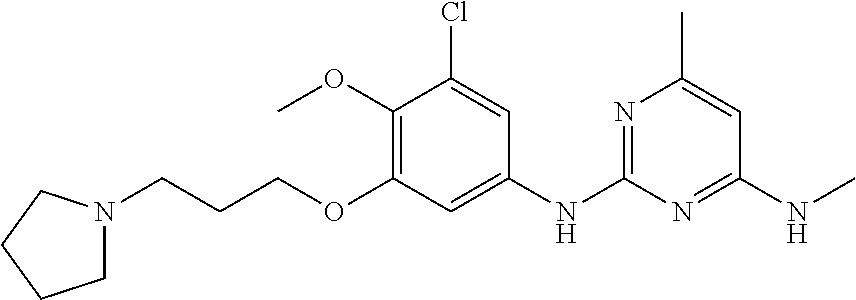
C1N(CCCOC2=C(OC)C(Cl)=CC(NC3=NC(C)=CC(NC)=N3)=C2)CCC1
